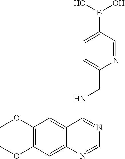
C1(OC)=C(OC)C=C2C(=C1)C(NCC1=CC=C(B(O)O)C=N1)=NC=N2
